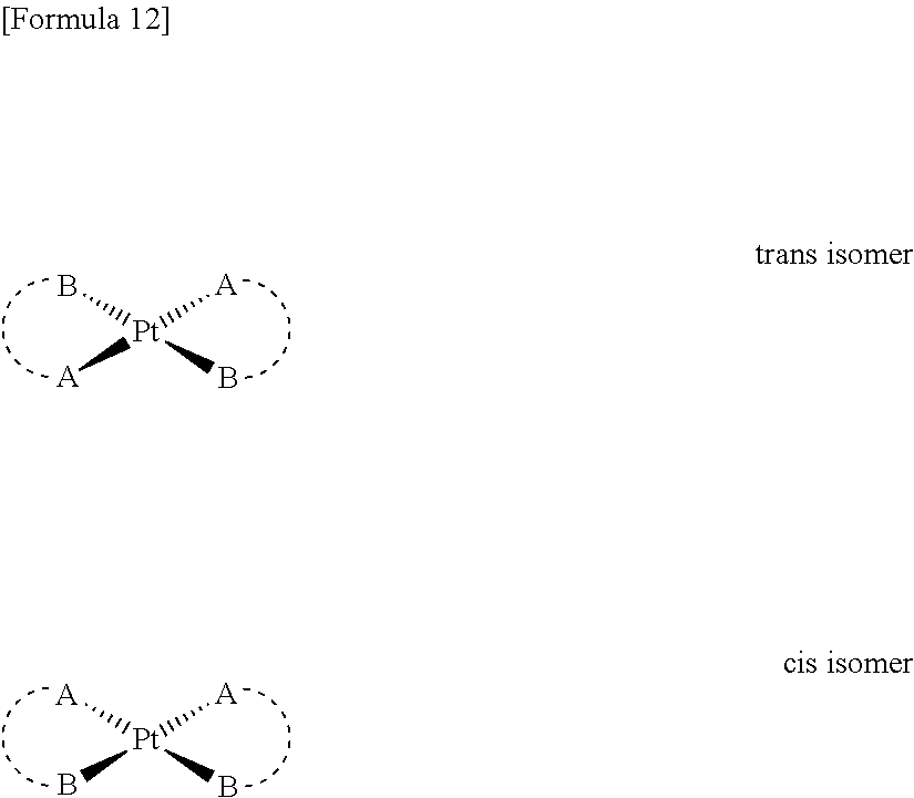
B[Pt]([A])(B)[A].[A][Pt]([A])(B)B
